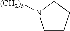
C1CCCN1[(CH2)6]
